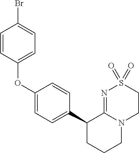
C1(OC2=CC=C(Br)C=C2)=CC=C(C2CCCN3C2=NS(=O)(=O)CC3)C=C1
